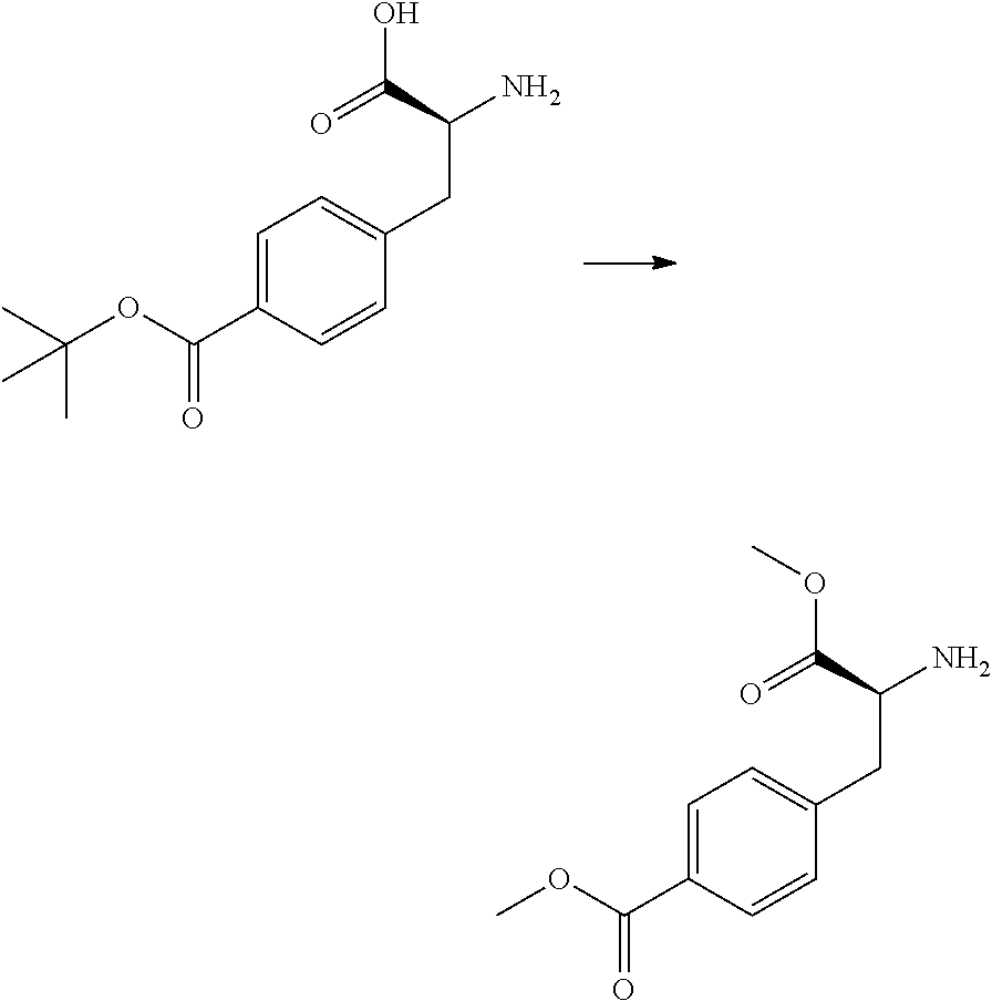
C(C(N)CC1=CC=C(C(OC(C)(C)C)=O)C=C1)(=O)O.C(C(N)CC1=CC=C(C(OC)=O)C=C1)(=O)OC
